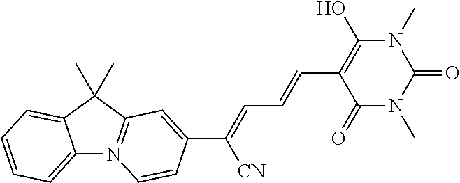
C12=CC=CC=C1C(C)(C)C1=N2C=CC(C(=CC=CC2=C(O)N(C)C(=O)N(C)C2=O)[CN])=C1
